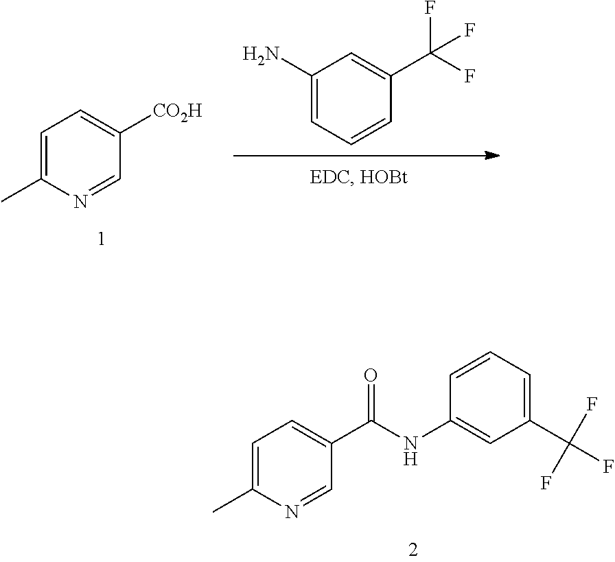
C1=C(C)N=CC(C(NC2=CC(C(F)(F)F)=CC=C2)=O)=C1.C1(N)=CC=CC(C(F)(F)F)=C1.C1=C(C)N=CC([CO2H])=C1
